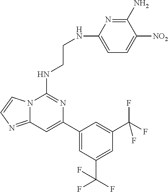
C12=NC=CN1C(NCCNC1=CC=C([NO2])C(N)=N1)=NC(C1=CC(C(F)(F)F)=CC(C(F)(F)F)=C1)=C2
